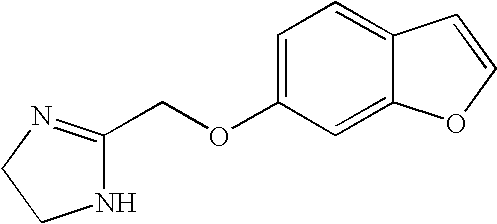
C1=C(OCC2=NCCN2)C=C2C(=C1)C=CO2
